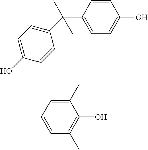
C1(C)=CC=CC(C)=C1O.C(C1=CC=C(O)C=C1)(C1=CC=C(O)C=C1)(C)C
